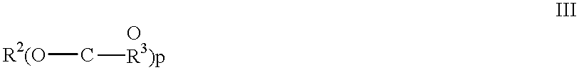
[R2(O]C[OR3)p]
